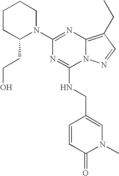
C1CC(CCO)N(C2=NC3=C(CC)C=NN3C(NCC3=CN(C)C(=O)C=C3)=N2)CC1
